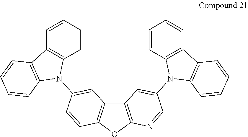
C12=C(OC3=C1C=C(N1C4=C(C=CC=C4)C4=C1C=CC=C4)C=C3)N=CC(N1C3=C(C=CC=C3)C3=C1C=CC=C3)=C2
